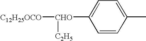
C1=CC(C)=CC=C1[CHO]([C12H25OCO])[C2H5]
